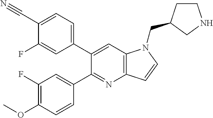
C1(C2=CC=C(C#N)C(F)=C2)=CC2=C(N=C1C1=CC(F)=C(OC)C=C1)C=CN2CC1CCNC1
